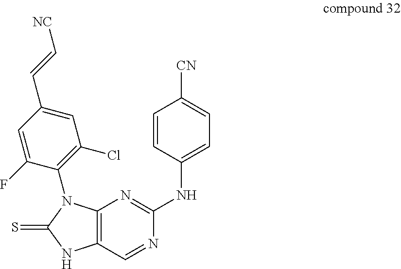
C12=C(C=NC(NC3=CC=C([CN])C=C3)=N1)NC(=S)N2C1=C(Cl)C=C(C=C[NC])C=C1F
